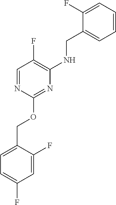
C1=C(COC2=NC(NCC3=CC=CC=C3F)=C(F)C=N2)C(F)=CC(F)=C1
